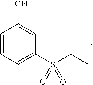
C1=CC(C)=C(S(CC)(=O)=O)C=C1[CN]
